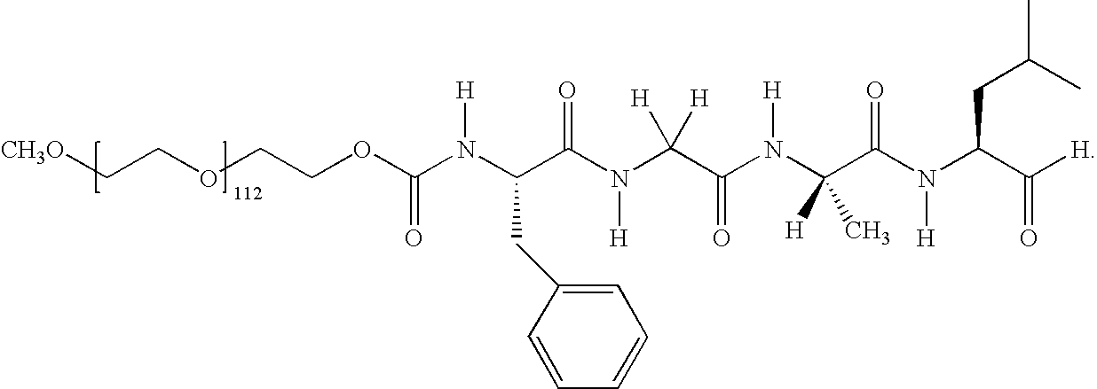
[CH3O]CCOCCOC(N(C(C(N(C(C(N(C(C(N(C(C([H])=O)CC(C)C)[H])=O)([H])C)[H])=O)([H])[H])[H])=O)CC1=CC=CC=C1)[H])=O
